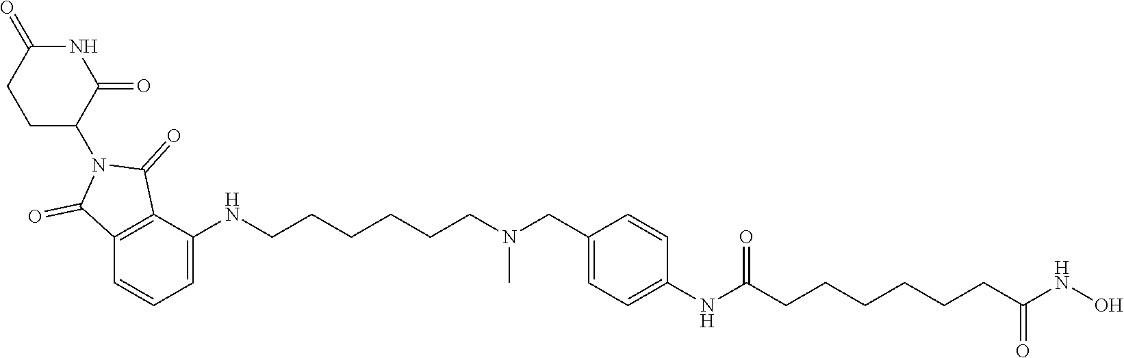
C1C(N2C(=O)C3=C(C2=O)C(NCCCCCCN(CC2=CC=C(NC(CCCCCCC(NO)=O)=O)C=C2)C)=CC=C3)C(=O)NC(=O)C1
